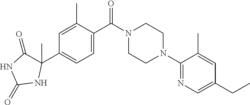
C1=C(C)C(C(N2CCN(C3=NC=C(CC)C=C3C)CC2)=O)=CC=C1C1(C)C(=O)NC(=O)N1
